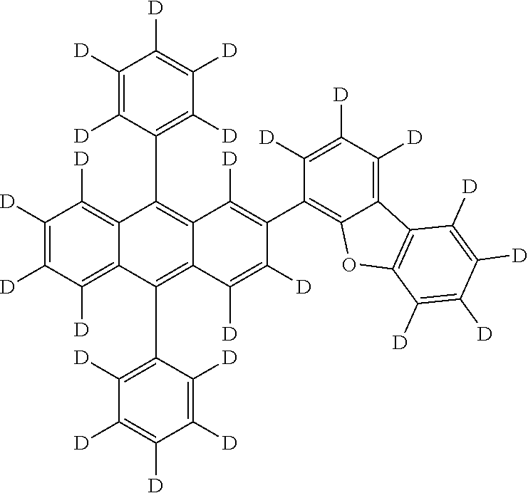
C12=C([D])C([D])=C([D])C([D])=C1C(C1=C([D])C([D])=C([D])C([D])=C1[D])=C1C(=C2C2=C([D])C([D])=C([D])C([D])=C2[D])C([D])=C(C2=C3C(=C([D])C([D])=C2[D])C2=C(O3)C([D])=C([D])C([D])=C2[D])C([D])=C1[D]
